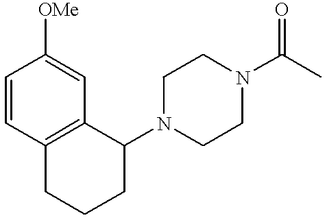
C1=CC2=C(C=C1[OMe])C(N1CCN(C(C)=O)CC1)CCC2
